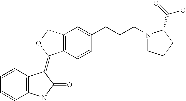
C12=C(C=CC(CCCN3CCCC3C(=O)O)=C1)C(=C1C3=C(C=CC=C3)NC1=O)OC2
